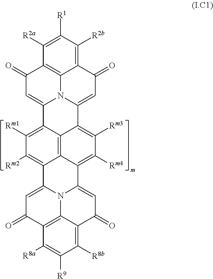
C12=C([R2b])C([R1])=C([R2a])C3=C1N1C(=CC2=O)C2=C([Rm3])C([Rm4])=C4C5=C2C(=C([Rm1])C([Rm2])=C5C2=CC(=O)C5=C6N2C4=CC(=O)C6=C([R8b])C([R9])=C5[R8a])C1=CC3=O
